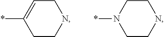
*C1=CCNCC1.*N1CCNCC1
